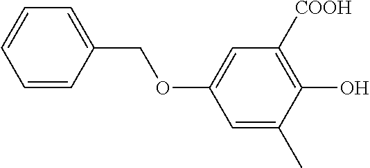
C1=CC(COC2=CC([COOH])=C(O)C(C)=C2)=CC=C1
